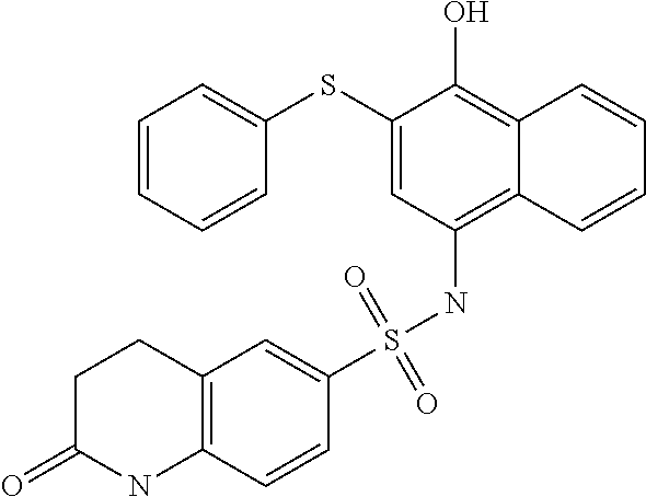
C1=CC=CC(SC2=CC(NS(C3=CC4=C(C=C3)NC(=O)CC4)(=O)=O)=C3C(=C2O)C=CC=C3)=C1
